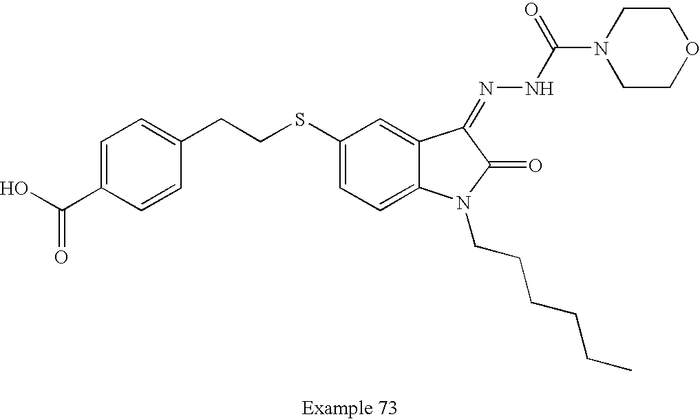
C1=C(C(O)=O)C=CC(CCSC2=CC=C3C(=C2)C(=NNC(N2CCOCC2)=O)C(=O)N3CCCCCC)=C1
